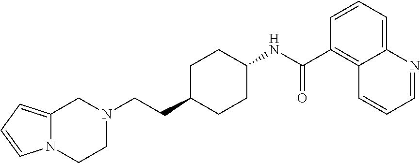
C1=CN2C(=C1)CN(CCC1CCC(NC(C3=C4C(=CC=C3)N=CC=C4)=O)CC1)CC2
